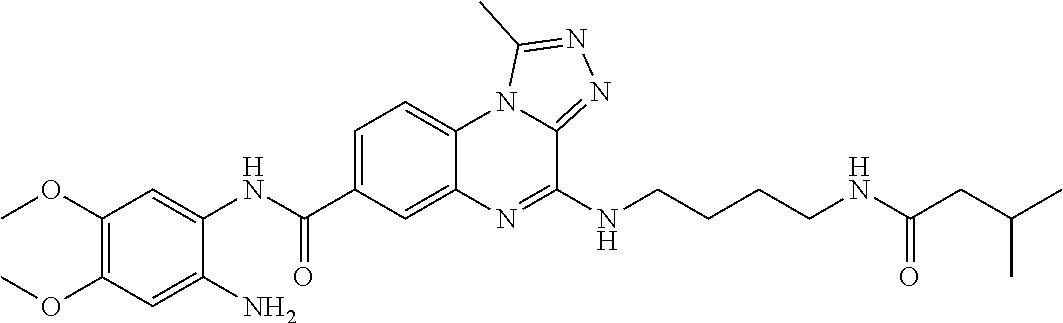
C1=C(C(NC2=CC(OC)=C(OC)C=C2N)=O)C=C2C(=C1)N1C(=NN=C1C)C(NCCCCNC(CC(C)C)=O)=N2
